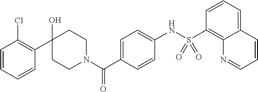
C1(O)(C2=C(Cl)C=CC=C2)CCN(C(C2=CC=C(NS(C3=C4C(=CC=C3)C=CC=N4)(=O)=O)C=C2)=O)CC1
